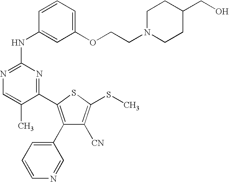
C1(C2=C(C3=CC=CN=C3)C([CN])=C(SC)S2)=NC(NC2=CC(OCCN3CCC(CO)CC3)=CC=C2)=NC=C1C
